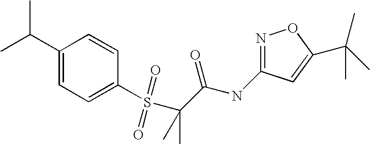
C1(C(C)C)=CC=C(S(C(C(NC2=NOC(C(C)(C)C)=C2)=O)(C)C)(=O)=O)C=C1
